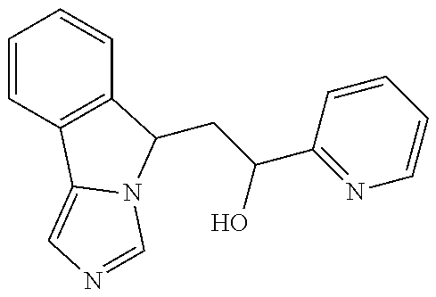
C(C(O)C1=NC=CC=C1)C1C2=C(C=CC=C2)C2=CN=CN21
